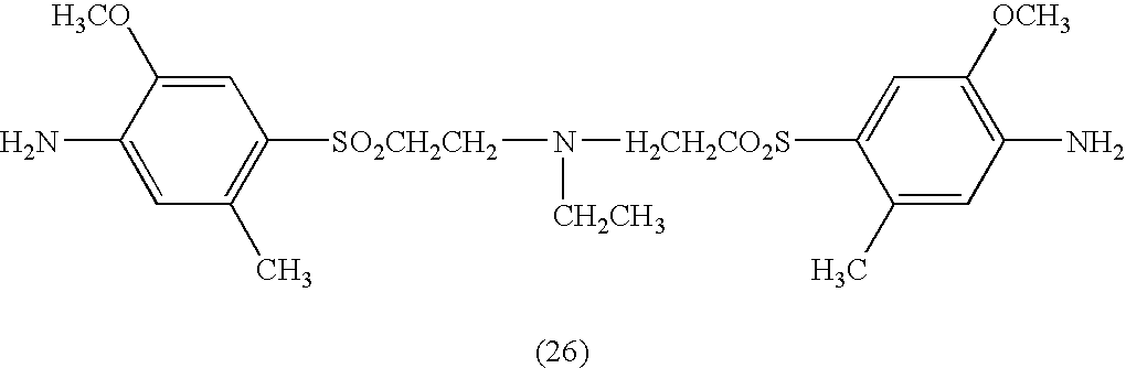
N([CH2CH3])([H2CH2CO2S]C1=CC([OCH3])=C(N)C=C1C)[SO2CH2CH2]C1=C(C)C=C(N)C([H3CO])=C1
